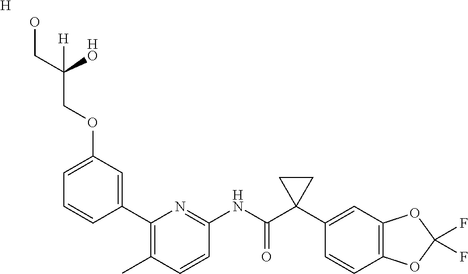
C1(C2=CC(OCC(CO)([HO])[H])=CC=C2)=C(C)C=CC(NC(C2(C3=CC4=C(C=C3)OC(F)(F)O4)CC2)=O)=N1.[H]
